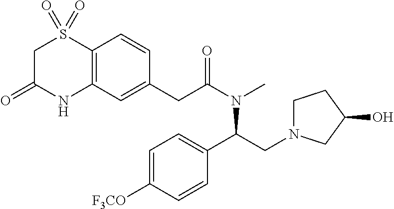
C12=C(C=C(CC(N(C)C(CN3CCC(O)C3)C3=CC=C([F3CO])C=C3)=O)C=C1)NC(=O)CS2(=O)=O
